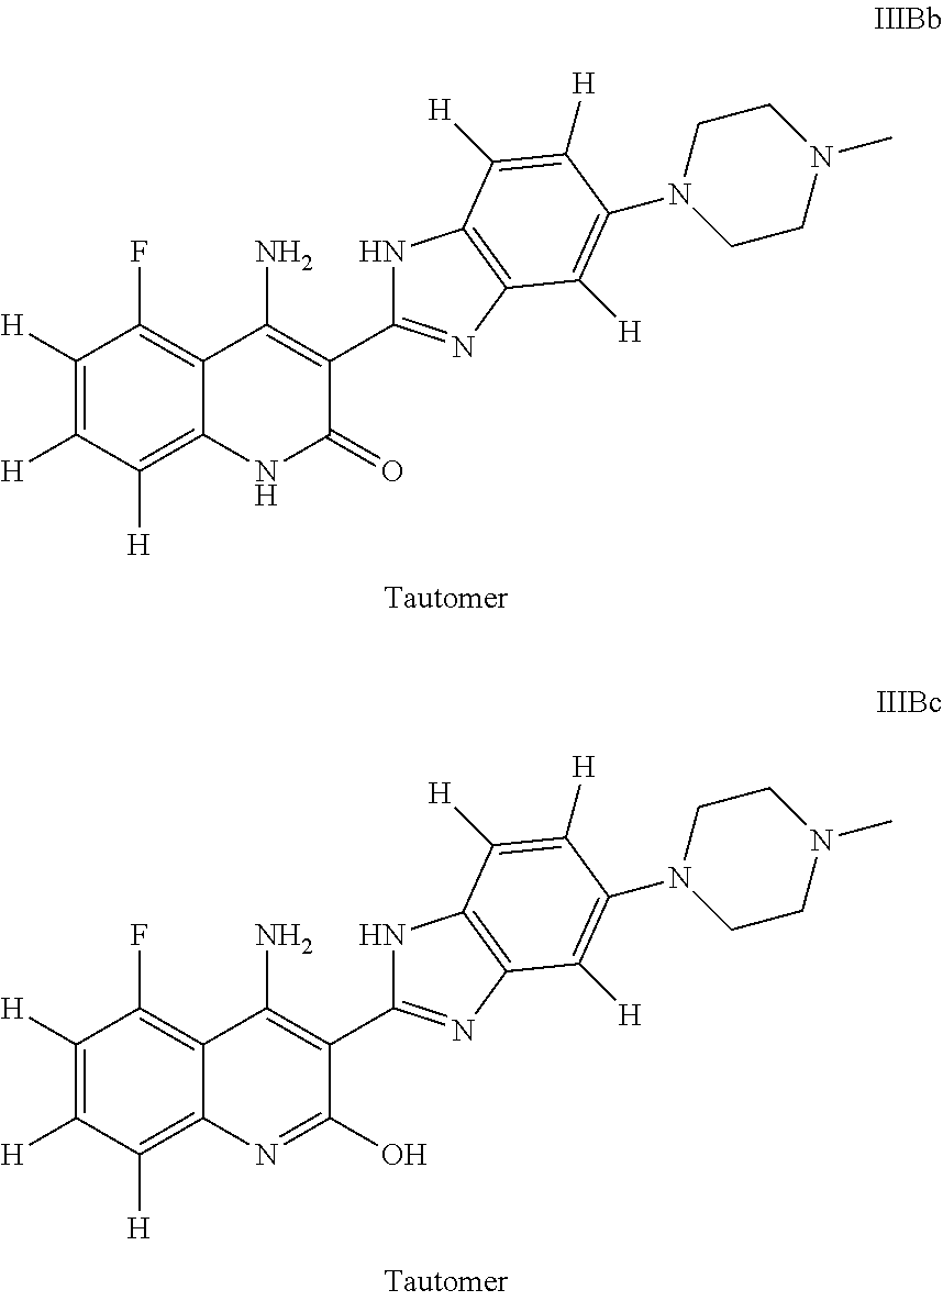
C1([H])=C([H])C([H])=C2C(=C1F)C(N)=C(C1=NC3=C(N1)C([H])=C([H])C(N1CCN(C)CC1)=C3[H])C(=O)N2.C1([H])=C([H])C([H])=C2C(=C1F)C(N)=C(C1=NC3=C(N1)C([H])=C([H])C(N1CCN(C)CC1)=C3[H])C(O)=N2
